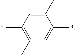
C1(C)=CC(C)=C(C)C=C1C.*.*
